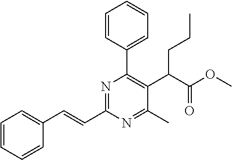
C(=CC1=CC=CC=C1)C1=NC(C2=CC=CC=C2)=C(C(C(OC)=O)CCC)C(C)=N1
